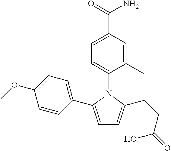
C1=C(C2=CC=C(OC)C=C2)N(C2=CC=C(C(=O)N)C=C2C)C(CCC(=O)O)=C1
